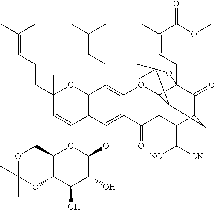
C12=C(C=CC(CCC=C(C)C)(C)O1)C(OC1OC3C(C(O)C1O)OC(C)(C)OC3)=C1C(=C2CC=C(C)C)OC23C4(CC=C(C)C(OC)=O)C(=O)C(CC2C(C)(C)O4)C(C([CN])[NC])C3C1=O
